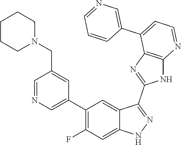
C1=NC=C(C2=C(F)C=C3C(=C2)C(C2=NC4=C(N2)N=CC=C4C2=CN=CC=C2)=NN3)C=C1CN1CCCCC1
